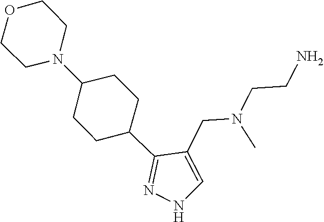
N1C=C(CN(C)CCN)C(C2CCC(N3CCOCC3)CC2)=N1
